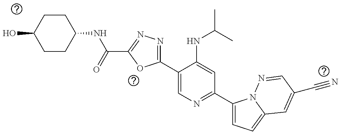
C1(C2=NN=C(C(NC3CCC(O)CC3)=O)O2)=CN=C(C2=CC=C3N2N=CC(C#N)=C3)C=C1NC(C)C
